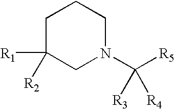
C1C([R1])([R2])CN(C([R5])([R3])[R4])CC1
